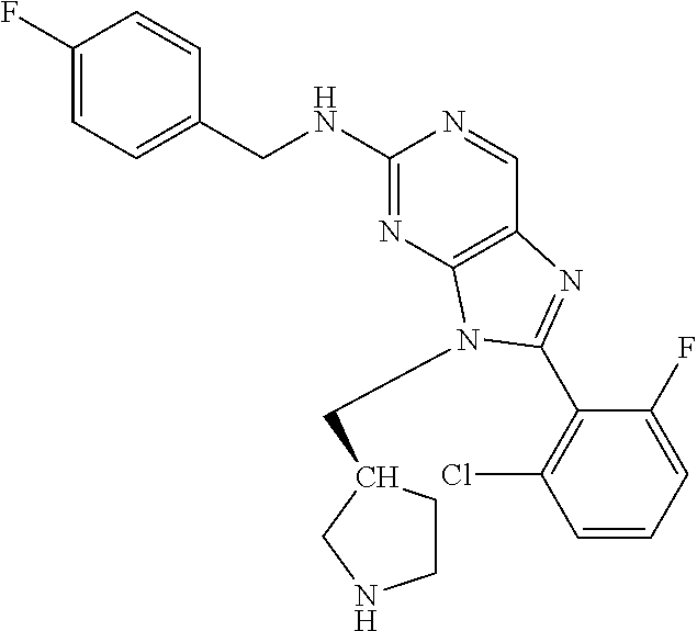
C1(F)=CC=C(CNC2=NC3=C(C=N2)N=C(C2=C(Cl)C=CC=C2F)N3CC2CCNC2)C=C1
